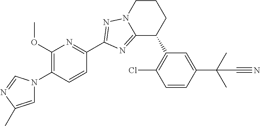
C12=NC(C3=NC(OC)=C(N4C=C(C)N=C4)C=C3)=NN1CCCC2C1=C(Cl)C=CC(C(C)(C)C#N)=C1
